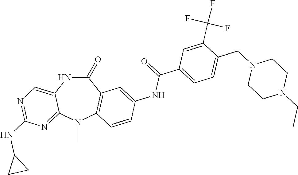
C1(=O)NC2=CN=C(NC3CC3)N=C2N(C)C2=C1C=C(NC(=O)C1=CC=C(CN3CCN(CC)CC3)C(C(F)(F)F)=C1)C=C2
